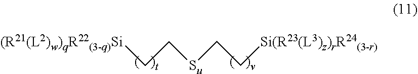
[(R21(L2)w)qR22(3-q)Si]CC[Su]CC[Si(R23(L3)z)rR24(3-r)]
